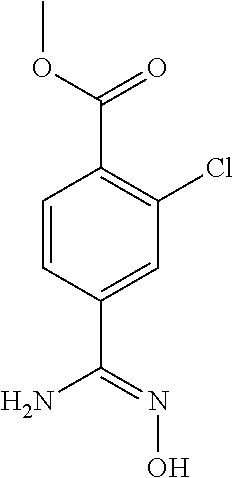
C1=CC(C(N)=NO)=CC(Cl)=C1C(=O)OC
